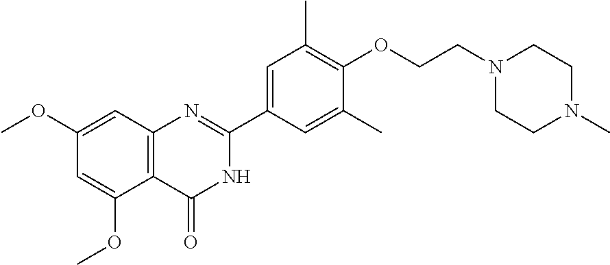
C(COC1=C(C)C=C(C2=NC3=C(C(OC)=CC(OC)=C3)C(=O)N2)C=C1C)N1CCN(C)CC1
